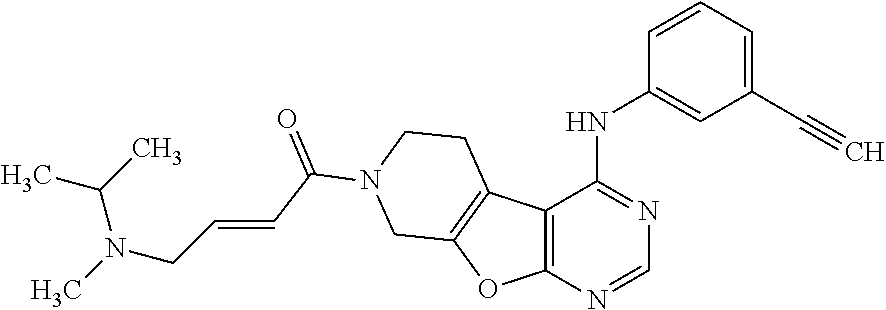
C12=C(N=CN=C1NC1=CC(C#C)=CC=C1)OC1=C2CCN(C(C=CCN(C)C(C)C)=O)C1
